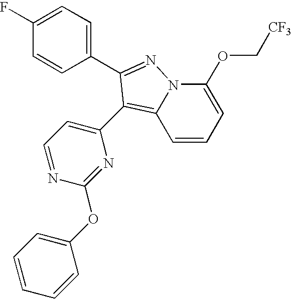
C1=CC=C(OC[CF3])N2C1=C(C1=CC=NC(OC3=CC=CC=C3)=N1)C(C1=CC=C(F)C=C1)=N2
